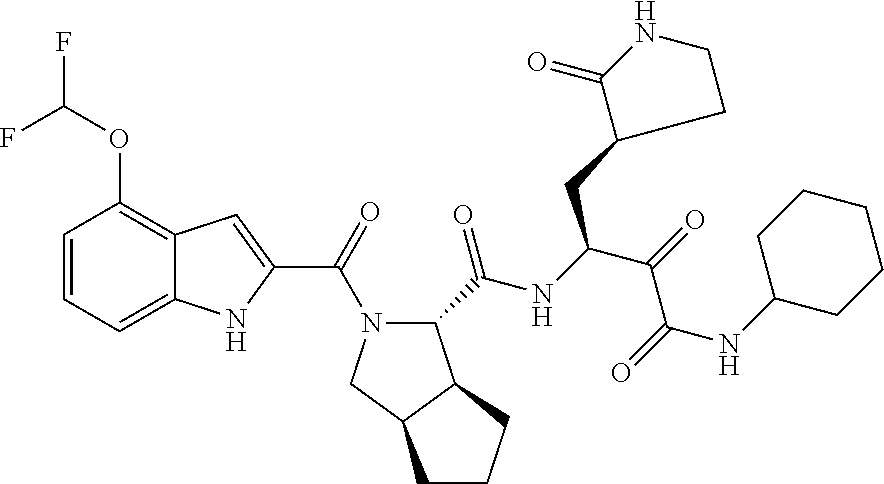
C1=CC=C2C(=C1OC(F)F)C=C(C(=O)N1C(C(NC(C(=O)C(=O)NC3CCCCC3)CC3C(=O)NCC3)=O)C3C(C1)CCC3)N2
